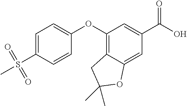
C1(OC2=CC=C(S(C)(=O)=O)C=C2)=C2C(=CC(C(O)=O)=C1)OC(C)(C)C2
